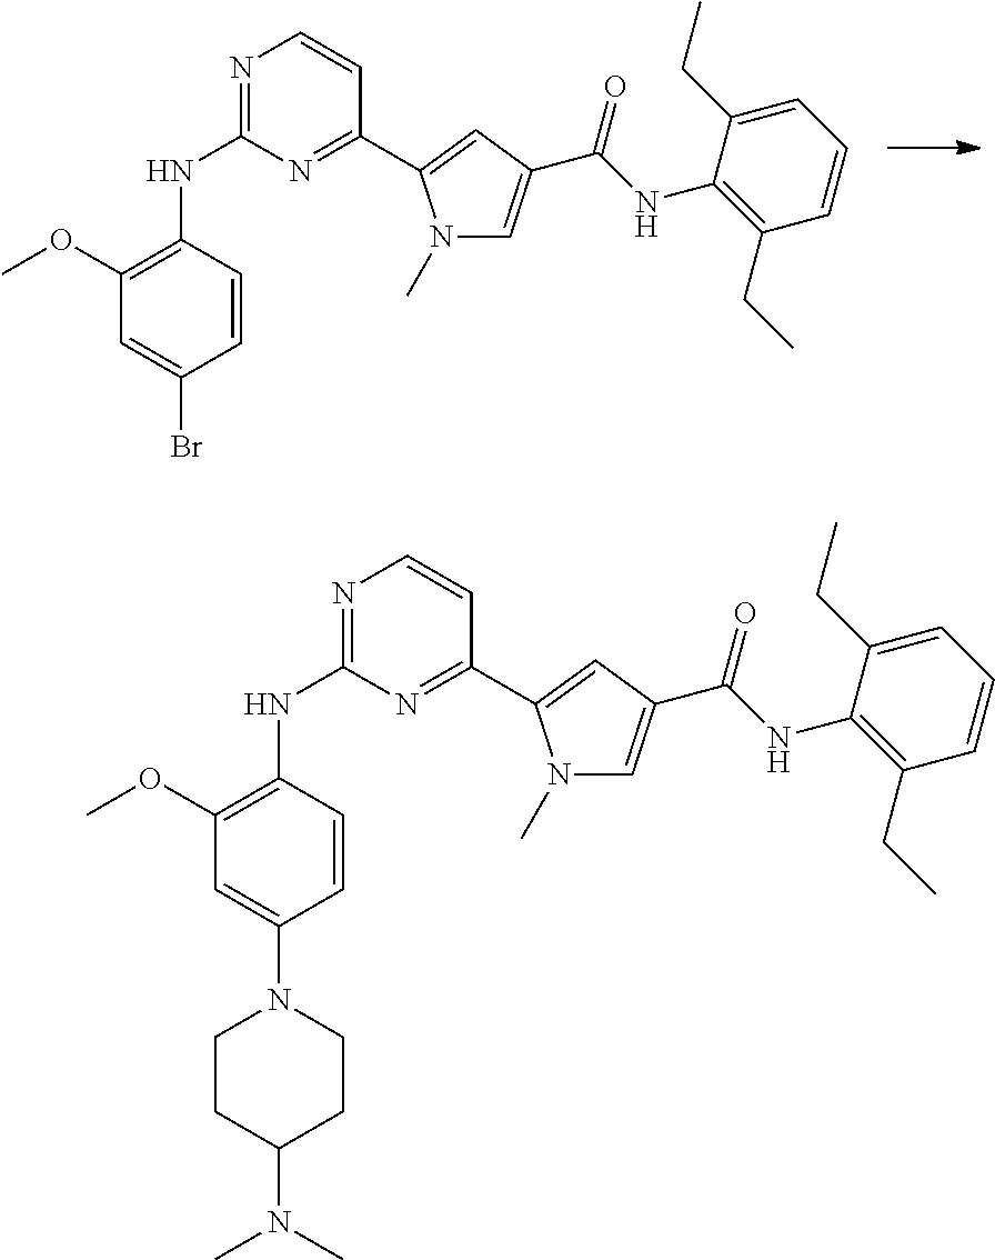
C1=CC(NC2=NC=CC(C3=CC(C(NC4=C(CC)C=CC=C4CC)=O)=CN3C)=N2)=C(OC)C=C1Br.C1=CC(NC2=NC=CC(C3=CC(C(NC4=C(CC)C=CC=C4CC)=O)=CN3C)=N2)=C(OC)C=C1N1CCC(N(C)C)CC1
